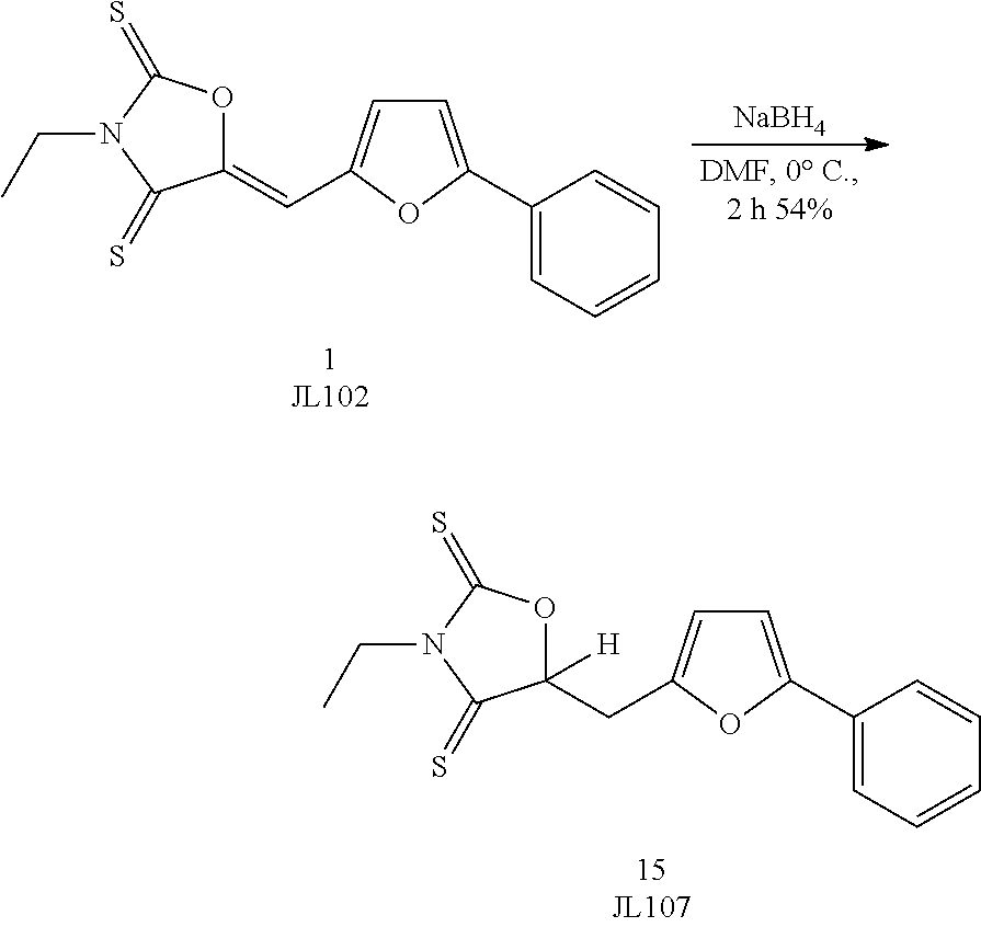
[NaBH4].O1C(=S)N(CC)C(=S)C1=CC1=CC=C(C2=CC=CC=C2)O1.O1C(=S)N(CC)C(=S)C1(CC1=CC=C(C2=CC=CC=C2)O1)[H]
